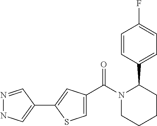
N1(C(C2=CSC(C3=CNN=C3)=C2)=O)CCCCC1C1=CC=C(F)C=C1
